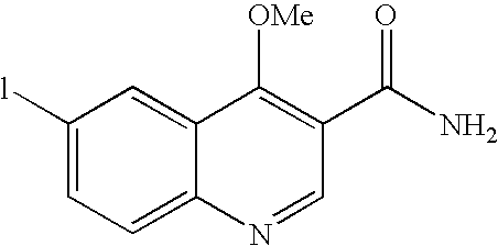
C1([l])=CC=C2C(=C1)C([OMe])=C(C(N)=O)C=N2
